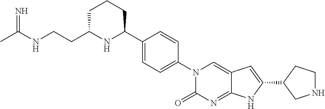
CC(NCCC1NC(C2=CC=C(N3C(=O)N=C4C(=C3)C=C(C3CNCC3)N4)C=C2)CCC1)=N
